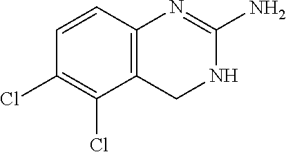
C1=CC2=C(C(Cl)=C1Cl)CNC(N)=N2
